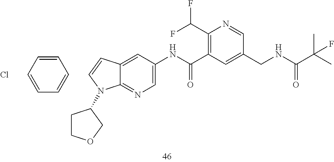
C1(C(F)F)=C(C(NC2=CN=C3C(=C2)C=CN3C2CCOC2)=O)C=C(CNC(C(C)(C)F)=O)C=N1.Cl.C1=CC=CC=C1
